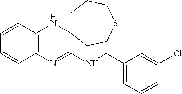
C12=C(N=C(NCC3=CC=CC(Cl)=C3)C3(N1)CCCSCC3)C=CC=C2
